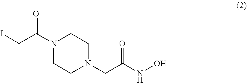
C1CN(C(CI)=O)CCN1CC(=O)N[OH]
